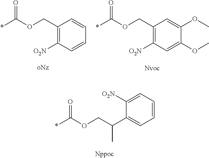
C(OC(*)=O)C(C1=CC=CC=C1[O2N])C.C1(COC(*)=O)=C([O2N])C=CC=C1.C1(COC(*)=O)=C([O2N])C=C(OC)C(OC)=C1
